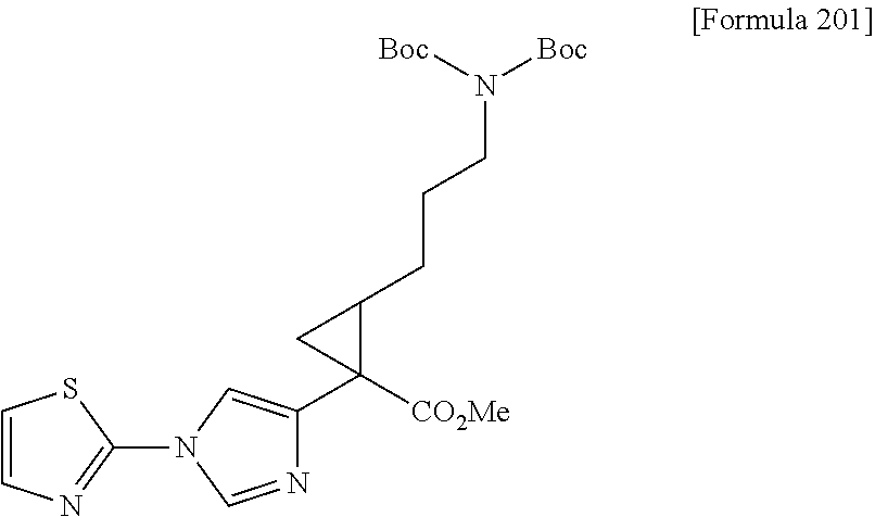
C1(N2C=NC(C3([CO2Me])C(CCCN([Boc])[Boc])C3)=C2)=NC=CS1
